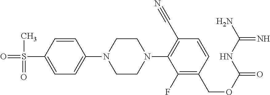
C1=CC(S(=O)(C)=O)=CC=C1N1CCN(C2=C(C#N)C=CC(COC(=O)NC(N)=N)=C2F)CC1
